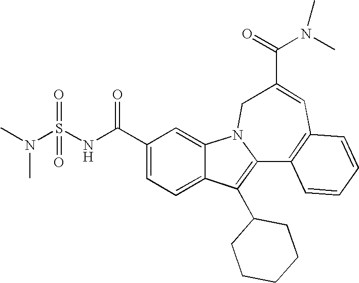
C1(C(NS(N(C)C)(=O)=O)=O)=CC=C2C(=C1)N1C(=C2C2CCCCC2)C2=C(C=C(C(=O)N(C)C)C1)C=CC=C2
